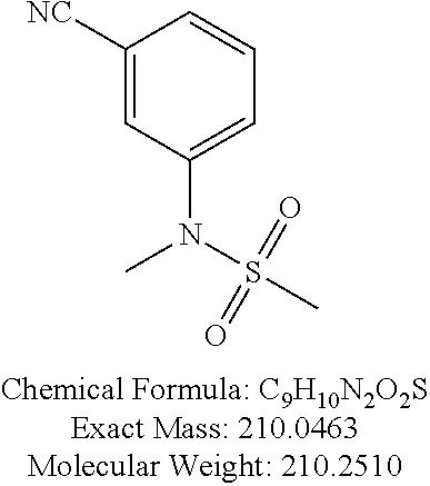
C1([NC])=CC(N(S(C)(=O)=O)C)=CC=C1
